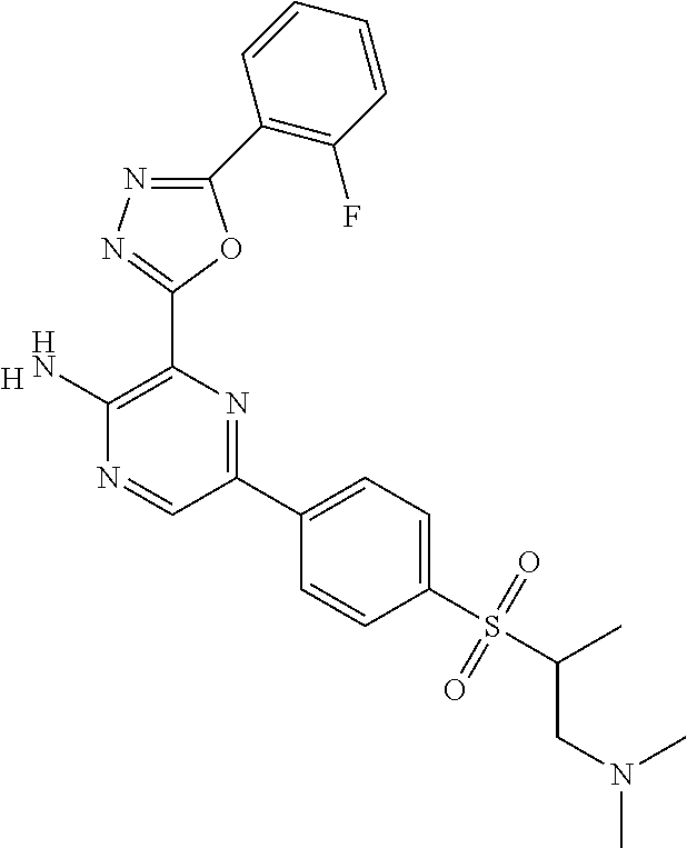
[H].C1(N)=C(C2=NN=C(C3=C(F)C=CC=C3)O2)N=C(C2=CC=C(S(C(C)CN(C)C)(=O)=O)C=C2)C=N1
